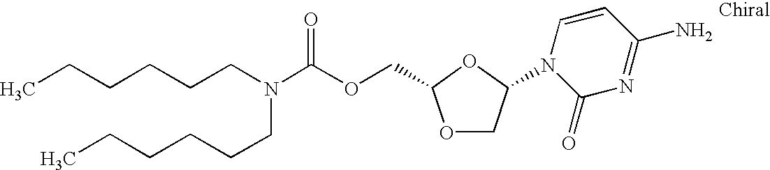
CCCCCCN(C(OCC1OCC(N2C(=O)N=C(N)C=C2)O1)=O)CCCCCC
